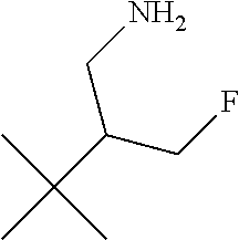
CC(C(CF)CN)(C)C
